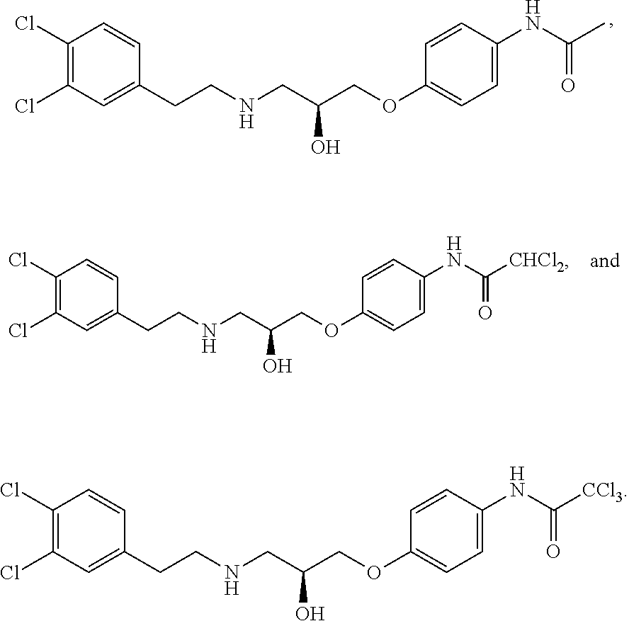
C1(Cl)=C(Cl)C=C(CCNCC(COC2=CC=C(NC(C)=O)C=C2)O)C=C1.C1(Cl)=C(Cl)C=C(CCNCC(COC2=CC=C(NC([CCl3])=O)C=C2)O)C=C1.C1(Cl)=C(Cl)C=C(CCNCC(COC2=CC=C(NC([CHCl2])=O)C=C2)O)C=C1
